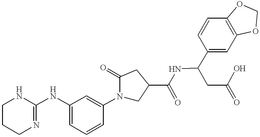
C1(NC2=CC=CC(N3CC(C(=O)NC(C4=CC5=C(C=C4)OCO5)CC(O)=O)CC3=O)=C2)=NCCCN1
